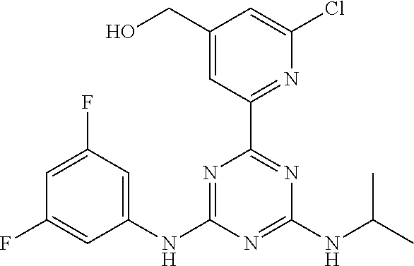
C1(CO)=CC(C2=NC(NC(C)C)=NC(NC3=CC(F)=CC(F)=C3)=N2)=NC(Cl)=C1
